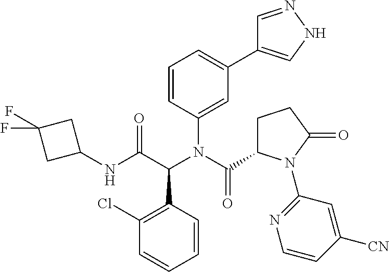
C1(Cl)=C(C(C(NC2CC(F)(F)C2)=O)N(C(=O)C2CCC(=O)N2C2=NC=CC([CN])=C2)C2=CC(C3=CNN=C3)=CC=C2)C=CC=C1
